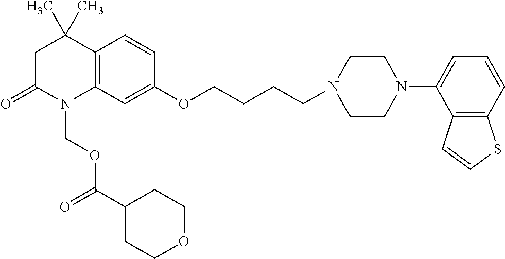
C1C(=O)N(COC(C2CCOCC2)=O)C2=C(C1(C)C)C=CC(OCCCCN1CCN(C3=CC=CC4=C3C=CS4)CC1)=C2
